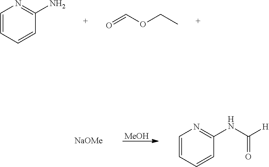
C1=CC=CC(N)=N1.O=COCC.[MeOH].[NaOMe].C1=CC=CC(NC([H])=O)=N1
